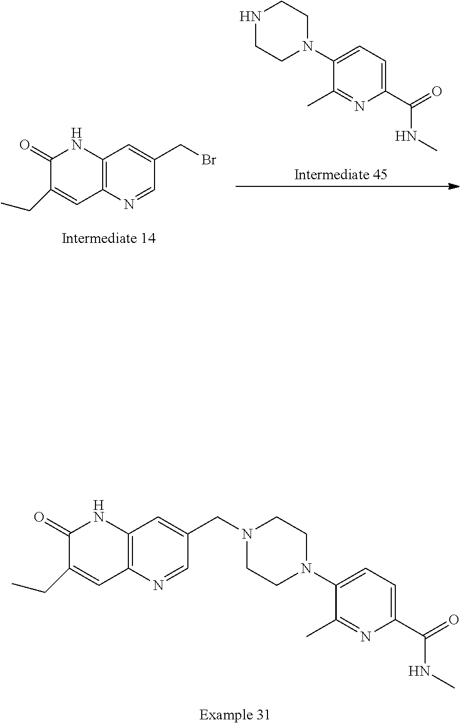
C1=C(N2CCNCC2)C(C)=NC(C(=O)NC)=C1.C12=C(N=CC(CBr)=C1)C=C(CC)C(=O)N2.C1=C(N2CCN(CC3=CC4=C(N=C3)C=C(CC)C(=O)N4)CC2)C(C)=NC(C(=O)NC)=C1
